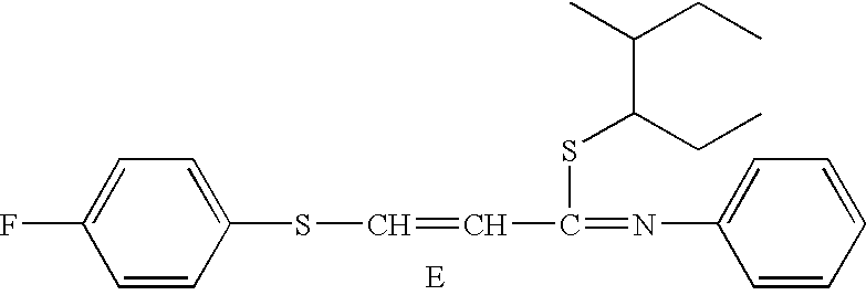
C1=CC(SC=CC(=NC2=CC=CC=C2)SC(C(CC)C)CC)=CC=C1F
